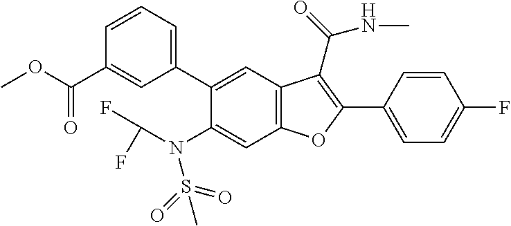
O(C(C1=CC(C2=CC3=C(C=C2N(C(F)F)S(=O)(=O)C)OC(C2=CC=C(F)C=C2)=C3C(=O)NC)=CC=C1)=O)C
